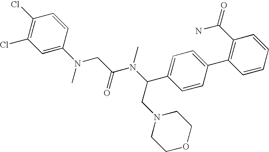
C1(Cl)=C(Cl)C=C(N(C)CC(N(C(C2=CC=C(C3=C(C(=O)N)C=CC=C3)C=C2)CN2CCOCC2)C)=O)C=C1
